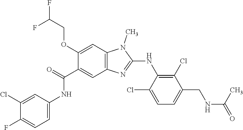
C1(Cl)=CC(NC(C2=CC3=C(C=C2OCC(F)F)N(C)C(NC2=C(Cl)C(CNC(=O)C)=CC=C2Cl)=N3)=O)=CC=C1F
